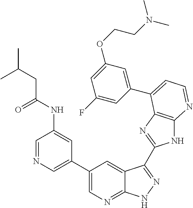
C1(C2=CN=CC(NC(CC(C)C)=O)=C2)=CN=C2C(=C1)C(C1=NC3=C(N1)N=CC=C3C1=CC(OCCN(C)C)=CC(F)=C1)=NN2
